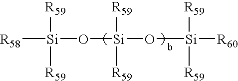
[R58][Si]([R59])([R59])O[Si]([R59])(O[Si]([R59])([R60])[R59])[R59]
